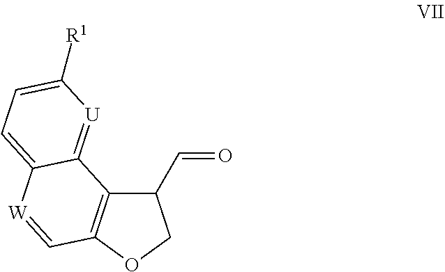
C1(C=O)C2=C(OC1)C=[W]C1=CC=C([R1])[U]=C21
